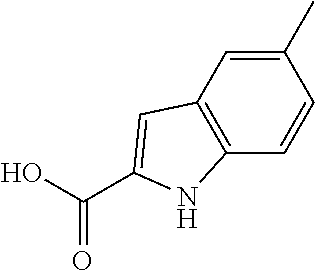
C(O)(=O)C1=CC2=C(C=CC(C)=C2)N1
